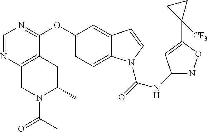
O(C1=CC=C2C(=C1)C=CN2C(=O)NC1=NOC(C2([CF3])CC2)=C1)C1=NC=NC2=C1CC(C)N(C(=O)C)C2
